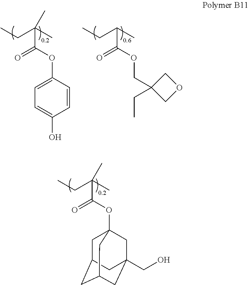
CCC(C)(C(OC1=CC=C(O)C=C1)=O)C.CCC(C)C(OCC1(CC)COC1)=O.CCC(C)(C(OC12CC3CC(CC(CO)(C1)C3)C2)=O)C
